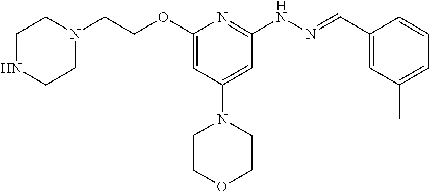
O(C1=CC(N2CCOCC2)=CC(NN=CC2=CC(C)=CC=C2)=N1)CCN1CCNCC1
